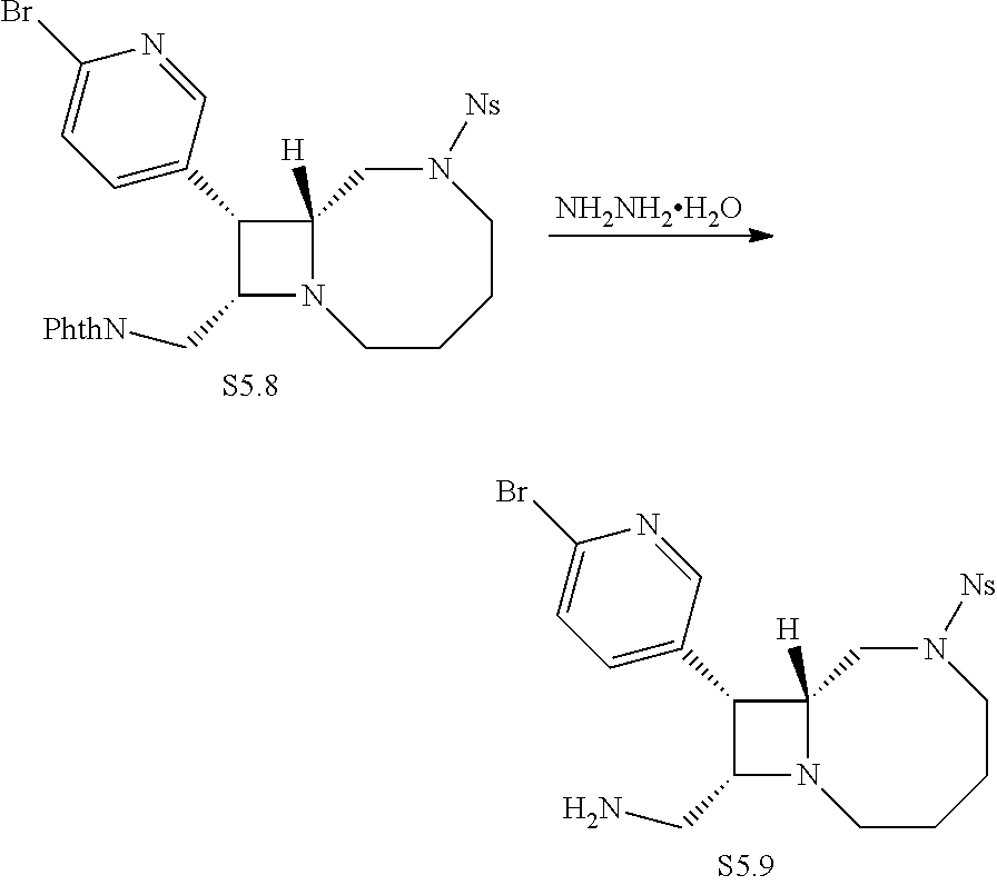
C1(C2=CC=C(Br)N=C2)C(C[PhthN])N2C1([H])CN([Ns])CCCC2.[NH2NH2H2O].C1(C2=CC=C(Br)N=C2)C(CN)N2C1([H])CN([Ns])CCCC2
